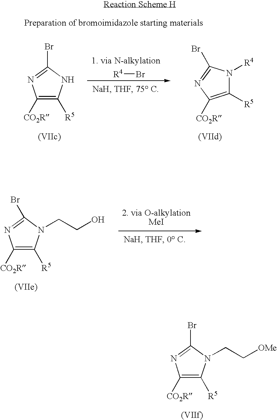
[R4]Br.C1([CO2R])=C([R5])NC(Br)=N1.C1([R5])=C([CO2R])N=C(Br)N1[R4].C1([CO2R])=C([R5])N(CCO)C(Br)=N1.C1([CO2R])=C([R5])N(CC[OMe])C(Br)=N1
